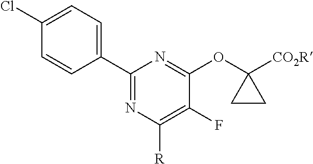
C1(Cl)=CC=C(C2=NC([R])=C(F)C(OC3([CO2R])CC3)=N2)C=C1
